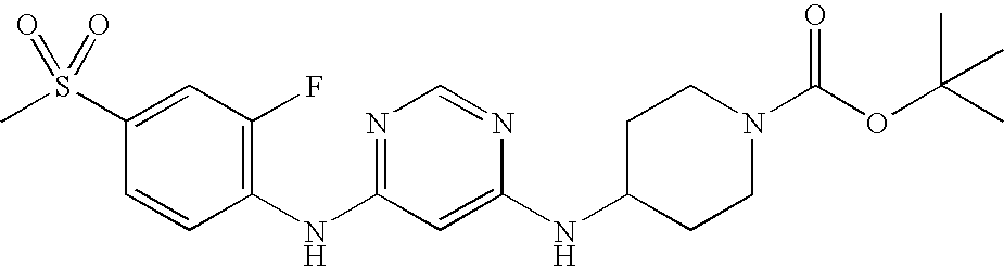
C1(S(C)(=O)=O)=CC(F)=C(NC2=NC=NC(NC3CCN(C(OC(C)(C)C)=O)CC3)=C2)C=C1
